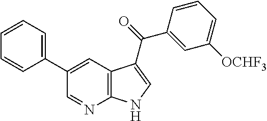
C1(C2=CC3=C(N=C2)NC=C3C(=O)C2=CC([OCHF3])=CC=C2)=CC=CC=C1
